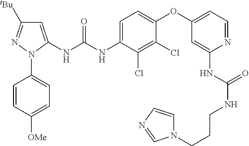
C1=C(NC(NC2=CC=C(OC3=CC=NC(NC(NCCCN4C=CN=C4)=O)=C3)C(Cl)=C2Cl)=O)N(C2=CC=C([OMe])C=C2)N=C1[tBu]
